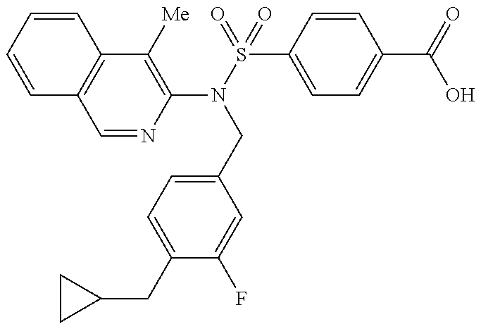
C1=CC=CC2=C1C=NC(N(S(=O)(C1=CC=C(C(=O)O)C=C1)=O)CC1=CC=C(CC3CC3)C(F)=C1)=C2[Me]
